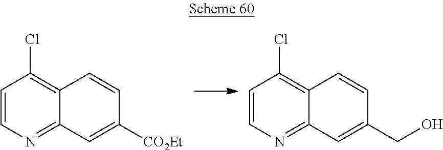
C1=CN=C2C(=C1Cl)C=CC([CO2Et])=C2.C1=CN=C2C(=C1Cl)C=CC(CO)=C2
